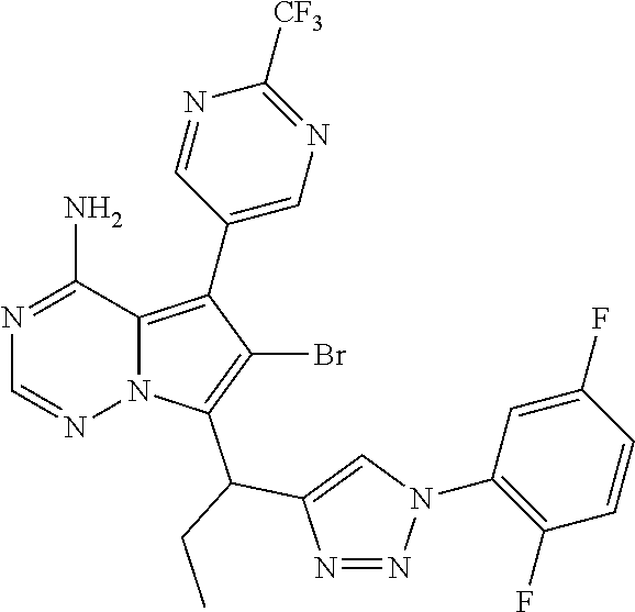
N1=C(N)C2=C(C3=CN=C([CF3])N=C3)C(Br)=C(C(C3=CN(C4=C(F)C=CC(F)=C4)N=N3)CC)N2N=C1
